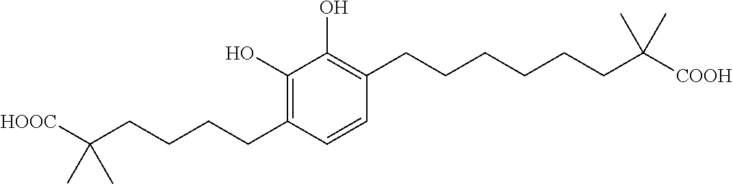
C1(O)=C(CCCCC([HOOC])(C)C)C=CC(CCCCCCC([COOH])(C)C)=C1O
